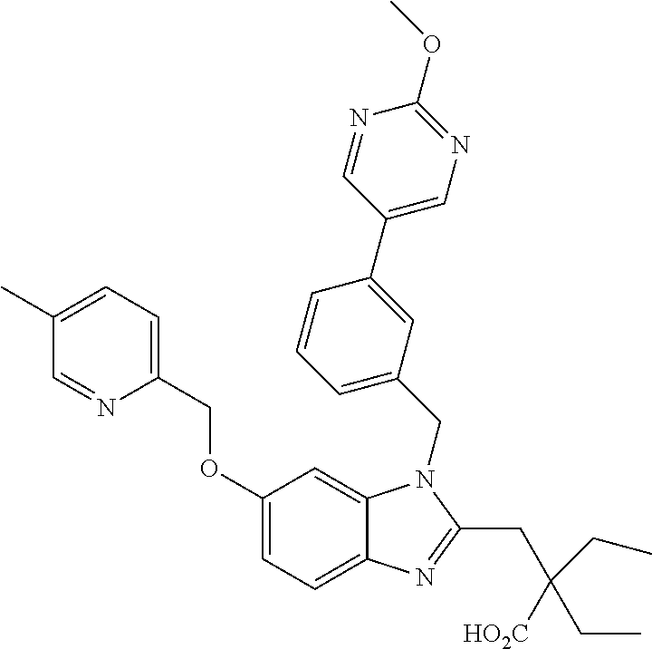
C1(COC2=CC=C3C(=C2)N(CC2=CC=CC(C4=CN=C(OC)N=C4)=C2)C(CC([HO2C])(CC)CC)=N3)=CC=C(C)C=N1
